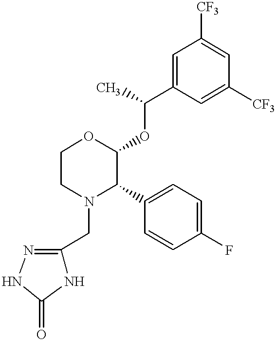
C1CN(CC2=NNC(=O)N2)C(C2=CC=C(F)C=C2)C(OC(C2=CC([CF3])=CC([CF3])=C2)C)O1
